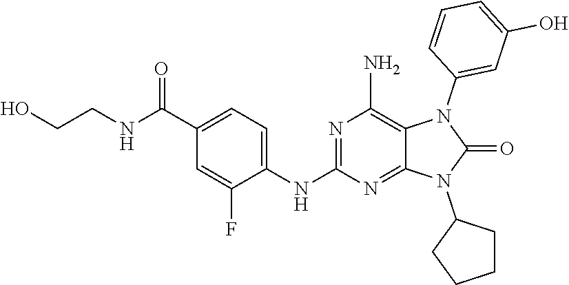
C1(C(NCCO)=O)=CC=C(NC2=NC(N)=C3C(=N2)N(C2CCCC2)C(=O)N3C2=CC(O)=CC=C2)C(F)=C1
